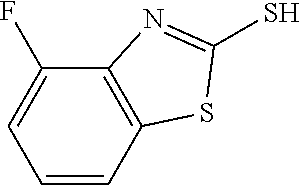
C1=CC2=C(C(F)=C1)N=C(S)S2
